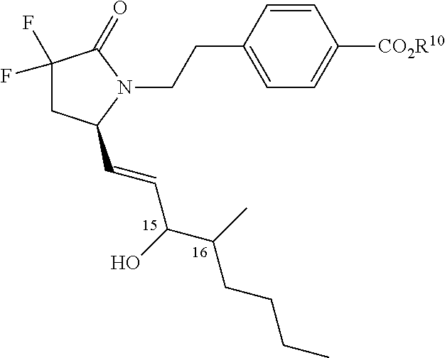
C1=CC(CCN2C(=O)C(F)(F)CC2C=CC(C(CCCC)C)O)=CC=C1[CO2R10]
